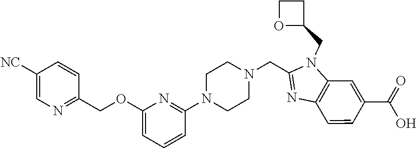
C1([NC])=CN=C(COC2=CC=CC(N3CCN(CC4=NC5=C(N4CC4OCC4)C=C(C(=O)O)C=C5)CC3)=N2)C=C1
